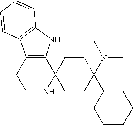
C1NC2(C3=C(C1)C1=C(N3)C=CC=C1)CCC(N(C)C)(C1CCCCC1)CC2
